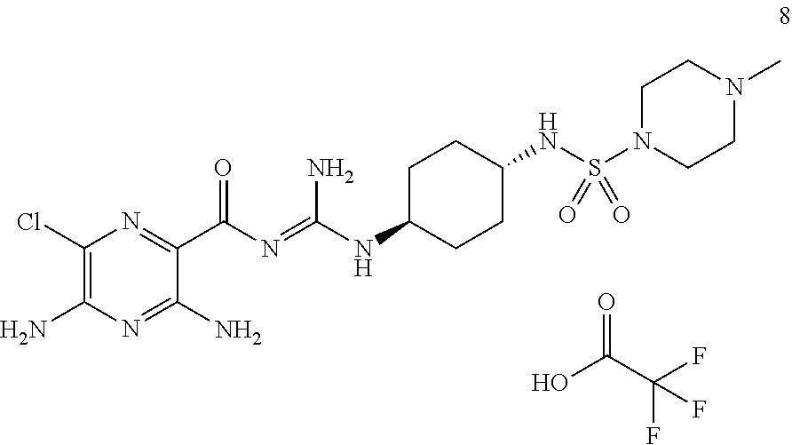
C(NC1CCC(NS(N2CCN(C)CC2)(=O)=O)CC1)(=NC(C1=NC(Cl)=C(N)N=C1N)=O)N.O=C(C(F)(F)F)O
